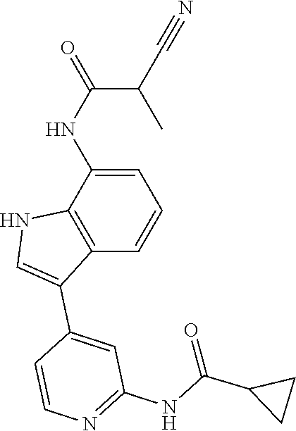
C1=C(NC(C(C#N)C)=O)C2=C(C=C1)C(C1=CC(NC(=O)C3CC3)=NC=C1)=CN2
